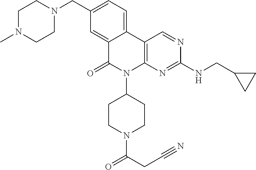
C12=CC(CN3CCN(C)CC3)=CC=C1C1=C(N(C3CCN(C(CC#N)=O)CC3)C2=O)N=C(NCC2CC2)N=C1
